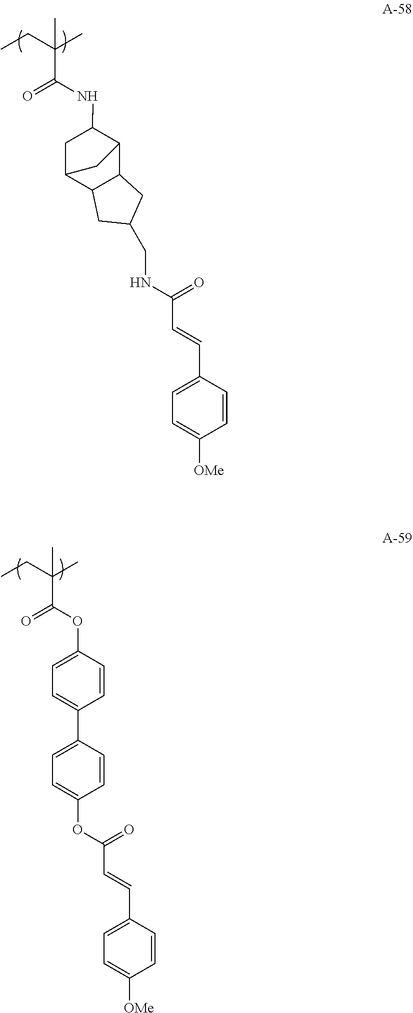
CCC(C)(C(NC1CC2C3C(C1C2)CC(CNC(C=CC1=CC=C([OMe])C=C1)=O)C3)=O)C.CCC(C)(C(OC1=CC=C(C2=CC=C(OC(=O)C=CC3=CC=C([OMe])C=C3)C=C2)C=C1)=O)C
